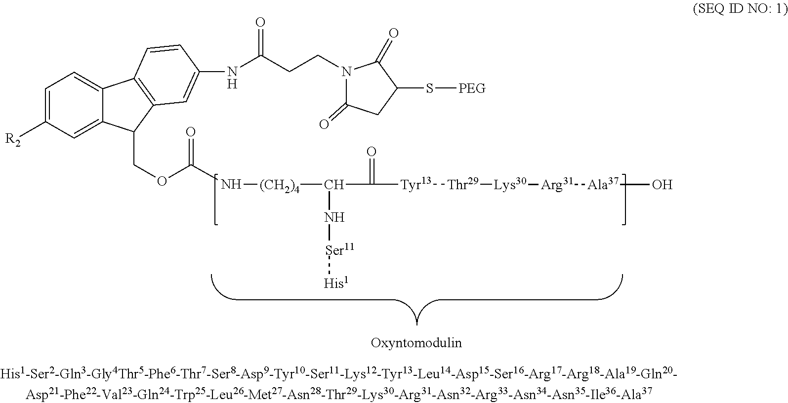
C1=C([R2])C=C2C(=C1)C1=C(C2COC(=O)N[(CH2)4]C(C(=O)[Tyr13][Thr29][Lys30][Arg31][Ala37]O)N[Ser11][His1])C=C(NC(CCN2C(=O)CC(S[PEG])C2=O)=O)C=C1
